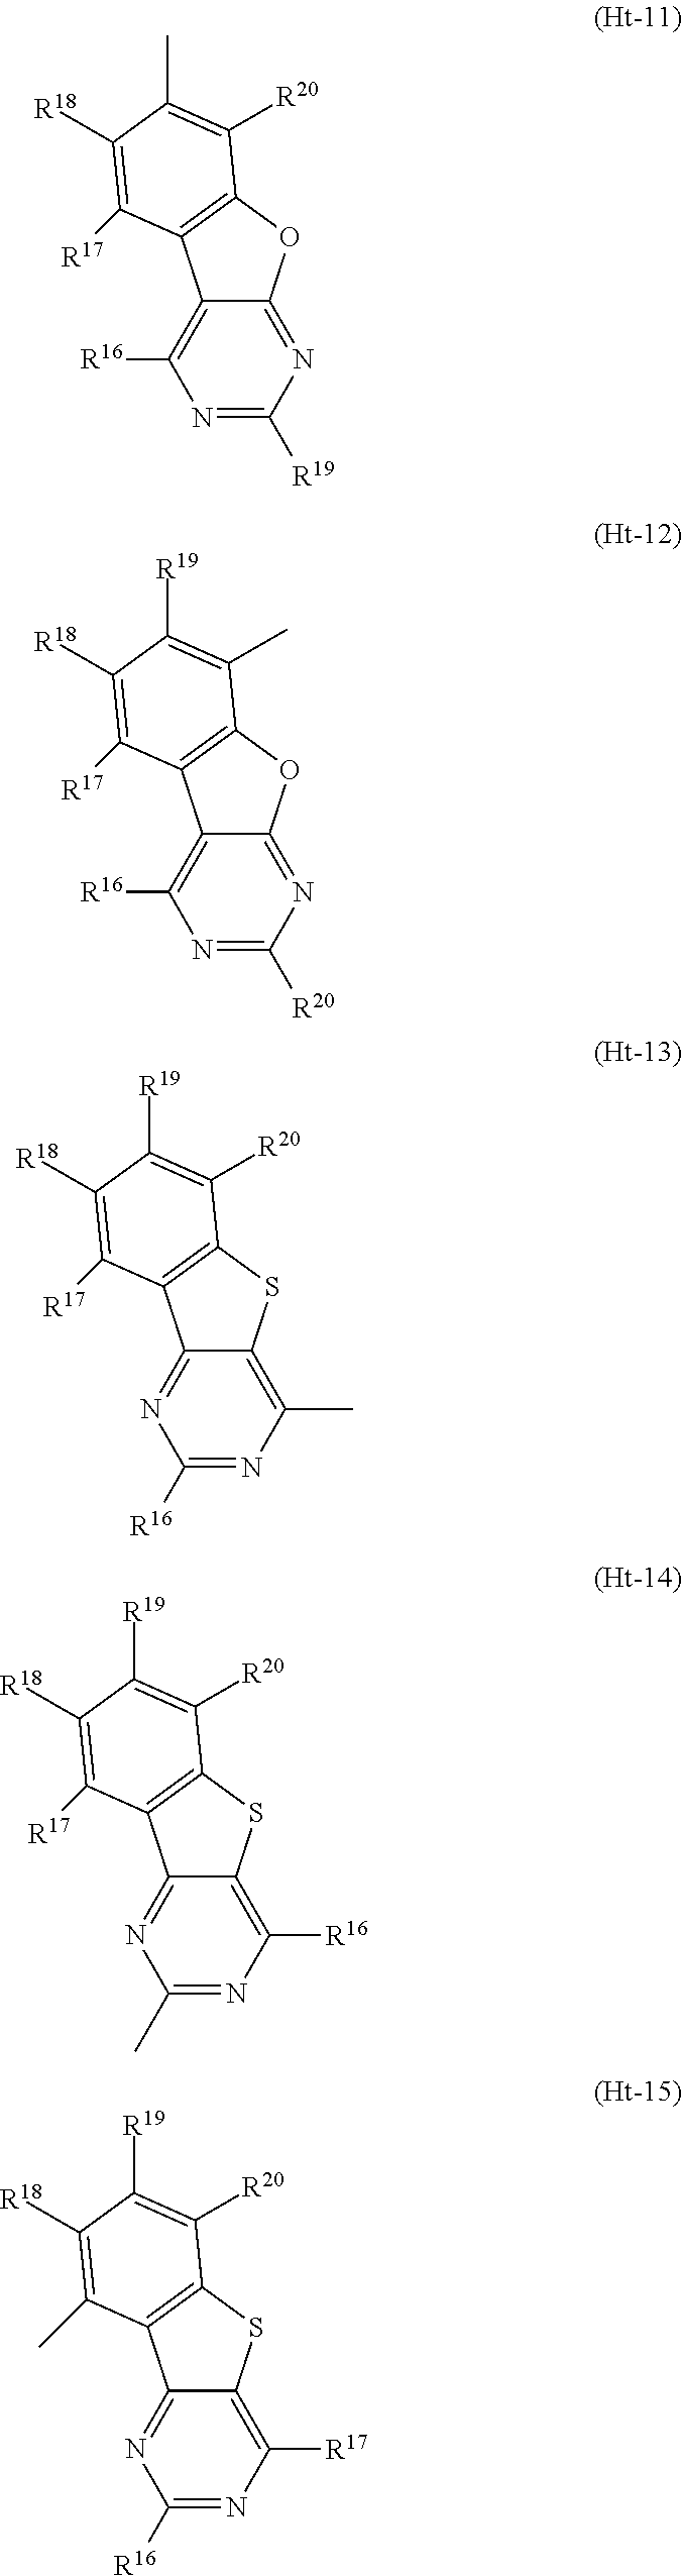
C12=NC([R19])=NC([R16])=C1C1=C(O2)C([R20])=C(C)C([R18])=C1[R17].C12=NC([R20])=NC([R16])=C1C1=C(O2)C(C)=C([R19])C([R18])=C1[R17].C12=C(C)N=C([R16])N=C1C1=C(S2)C([R20])=C([R19])C([R18])=C1[R17].C12=C([R16])N=C(C)N=C1C1=C(S2)C([R20])=C([R19])C([R18])=C1[R17].C12=C([R17])N=C([R16])N=C1C1=C(S2)C([R20])=C([R19])C([R18])=C1C
